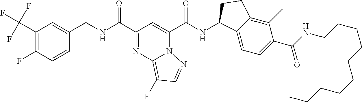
C1(C(F)(F)F)=C(F)C=CC(CNC(C2=NC3=C(F)C=NN3C(C(NC3C4=CC=C(C(NCCCCCCCCCC)=O)C(C)=C4CC3)=O)=C2)=O)=C1
